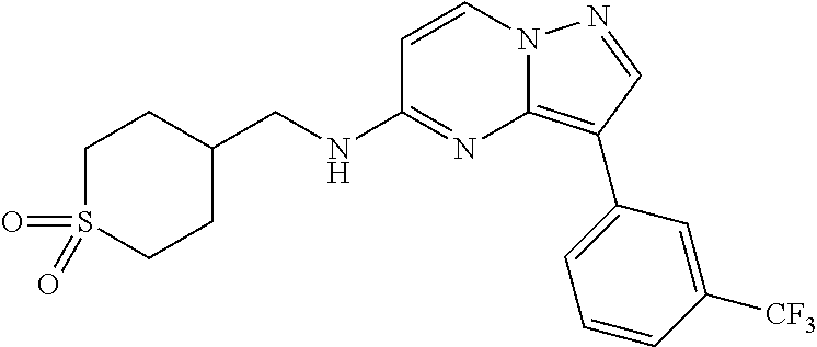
C1(NCC2CCS(=O)(=O)CC2)=NC2=C(C3=CC=CC([CF3])=C3)C=NN2C=C1
